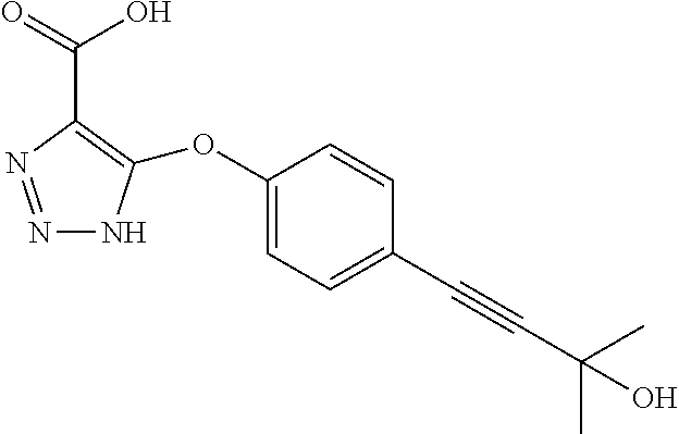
N1=NC(C(O)=O)=C(OC2=CC=C(C#CC(C)(C)O)C=C2)N1
